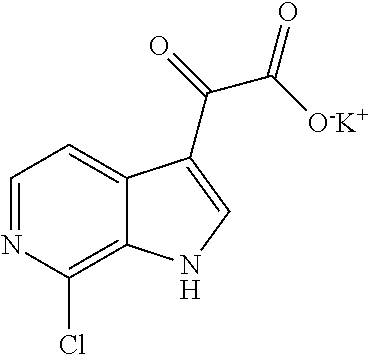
C1=NC(Cl)=C2C(=C1)C(C(=O)C([O-K+])=O)=CN2
